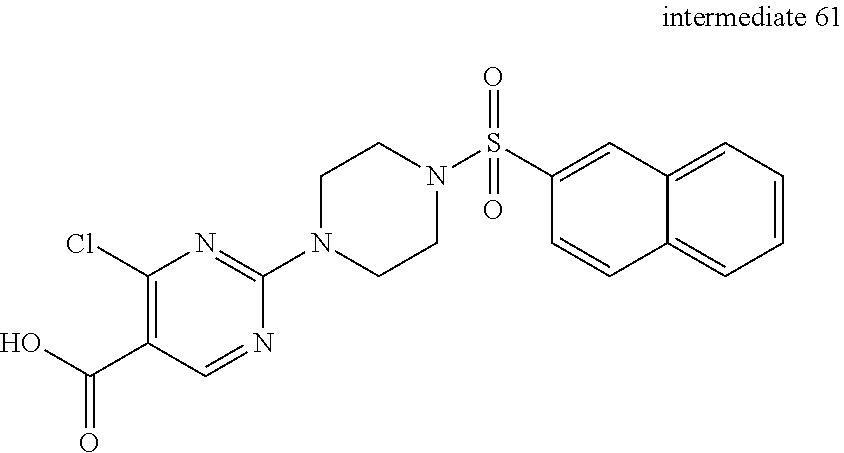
C1=CC2=CC=CC=C2C=C1S(N1CCN(C2=NC(Cl)=C(C(O)=O)C=N2)CC1)(=O)=O
